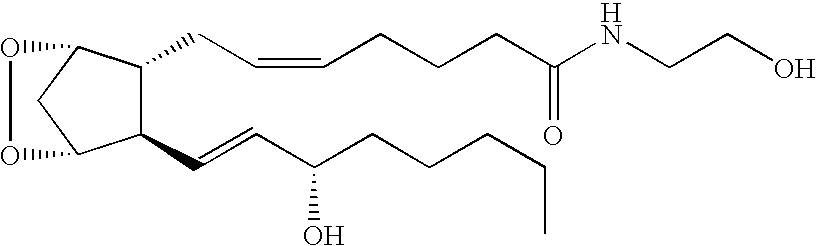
C1(C=CC(CCCCC)O)C(CC=CCCCC(NCCO)=O)C2CC1OO2
